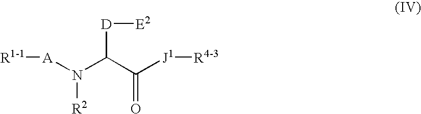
[R1-1][A]N(C(C([J1][R4-3])=O)[D][E2])[R2]
